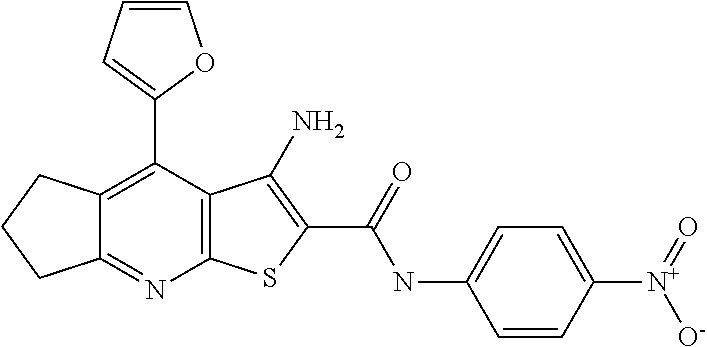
C12=C(C(C3=CC=CO3)=C3C(=N1)CCC3)C(N)=C(C(NC1=CC=C([N+]([O-])=O)C=C1)=O)S2
